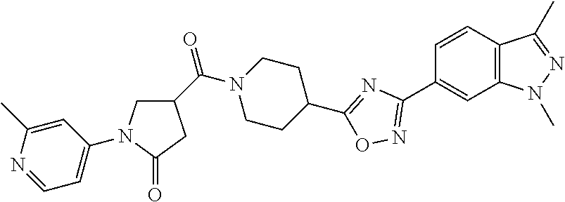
C12=C(C=CC(C3=NOC(C4CCN(C(=O)C5CN(C6=CC=NC(C)=C6)C(=O)C5)CC4)=N3)=C1)C(C)=NN2C
